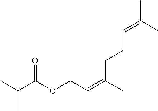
CC(=CCOC(C(C)C)=O)CCC=C(C)C
